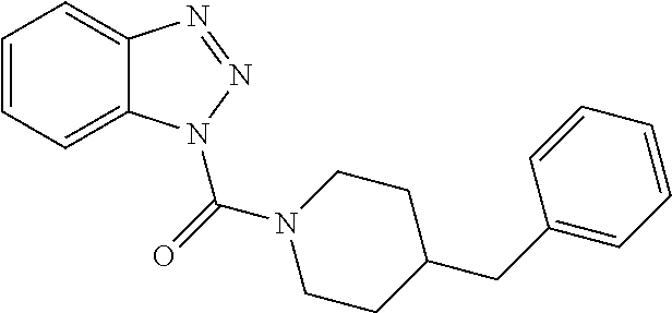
C1=CC=C2C(=C1)N=NN2C(=O)N1CCC(CC2=CC=CC=C2)CC1
